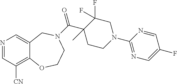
N1=CC([CN])=C2C(=C1)CN(C(C1(C)CCN(C3=NC=C(F)C=N3)CC1(F)F)=O)CCO2
